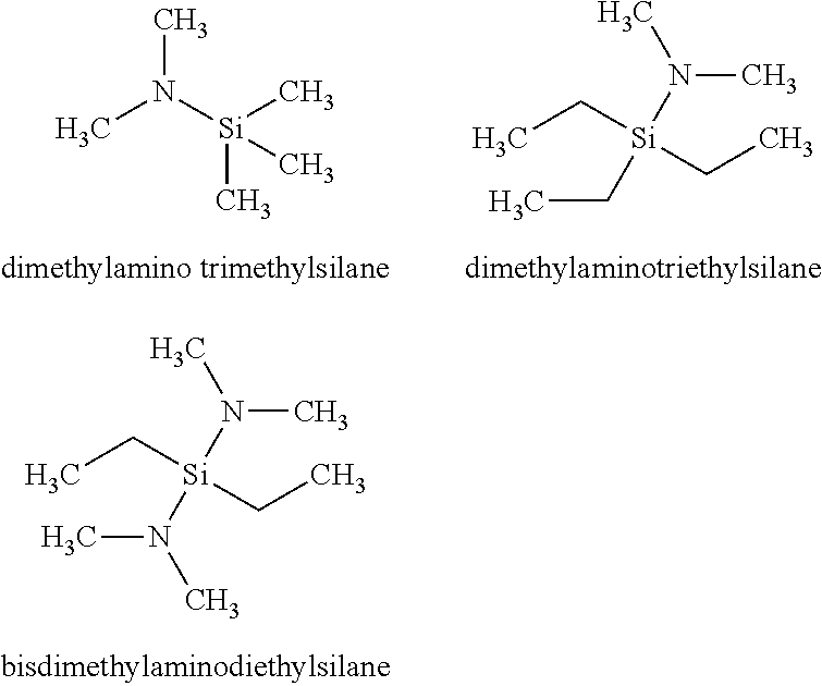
CN([Si](CC)(CC)N(C)C)C.CN([Si](C)(C)C)C.CN([Si](CC)(CC)CC)C
